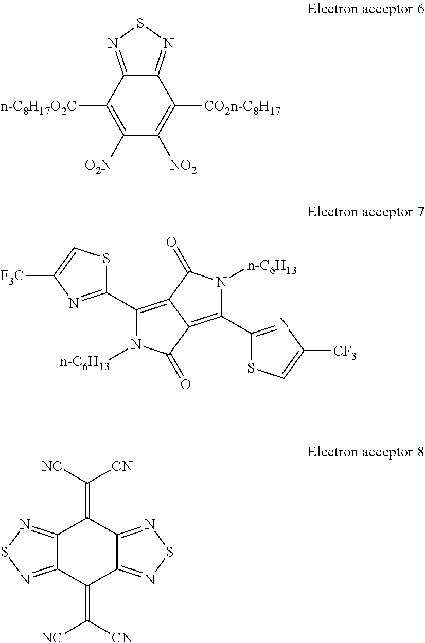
C1([O2N])=C([n-C8H17O2C])C2=NSN=C2C([CO2n-C8H17])=C1[NO2].C1(C2=NC([F3C])=CS2)=C2C(=C(C3=NC([CF3])=CS3)N([n-C6H13])C2=O)C(=O)N1[n-C6H13].C12=NSN=C1C(=C([NC])[CN])C1=NSN=C1C2=C([NC])[CN]
